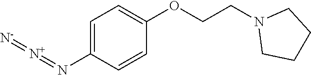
C1=C(N=[N+]=[N-])C=CC(OCCN2CCCC2)=C1
